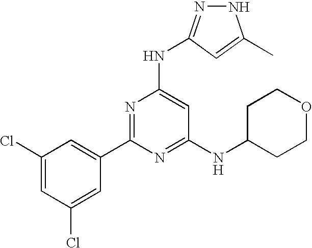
[H].C1(C2=NC(NC3=NNC(C)=C3)=CC(NC3CCOCC3)=N2)=CC(Cl)=CC(Cl)=C1
